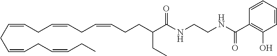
C(CC=CCC=CCC)=CCC=CCC=CCCC(C(NCCNC(C1=C(O)C=CC=C1)=O)=O)CC
